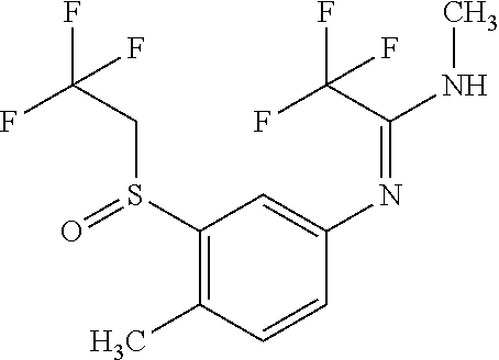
FC(CS(C1=C(C)C=CC(N=C(NC)C(F)(F)F)=C1)=O)(F)F
